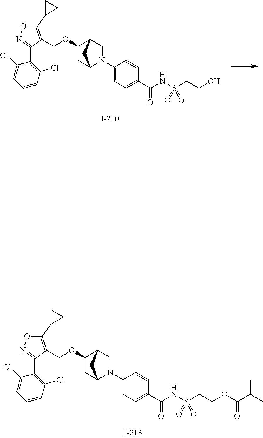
C(OC1CC2N(C3=CC=C(C(=O)NS(CCO)(=O)=O)C=C3)CC1C2)C1=C(C2CC2)ON=C1C1=C(Cl)C=CC=C1Cl.C(OC1CC2N(C3=CC=C(C(=O)NS(CCOC(=O)C(C)C)(=O)=O)C=C3)CC1C2)C1=C(C2CC2)ON=C1C1=C(Cl)C=CC=C1Cl
